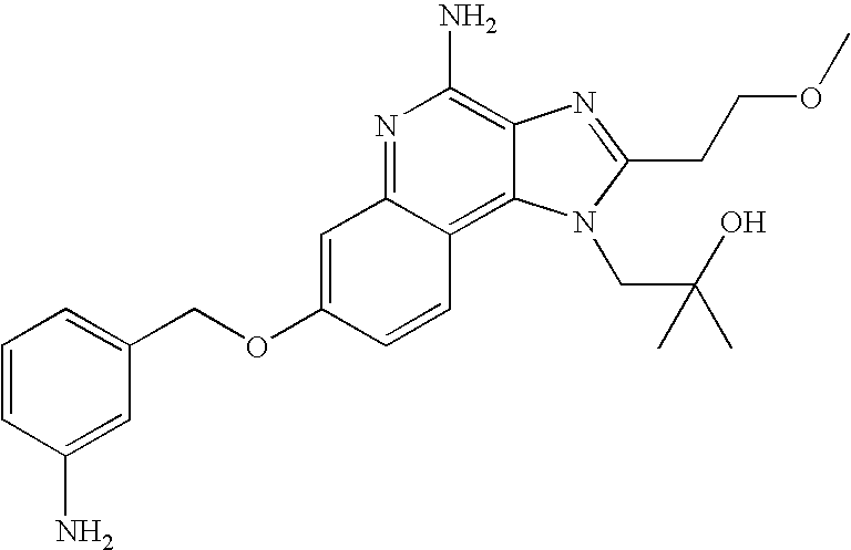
N1=C2C(=C3C(=C1N)N=C(CCOC)N3CC(C)(O)C)C=CC(OCC1=CC=CC(N)=C1)=C2
